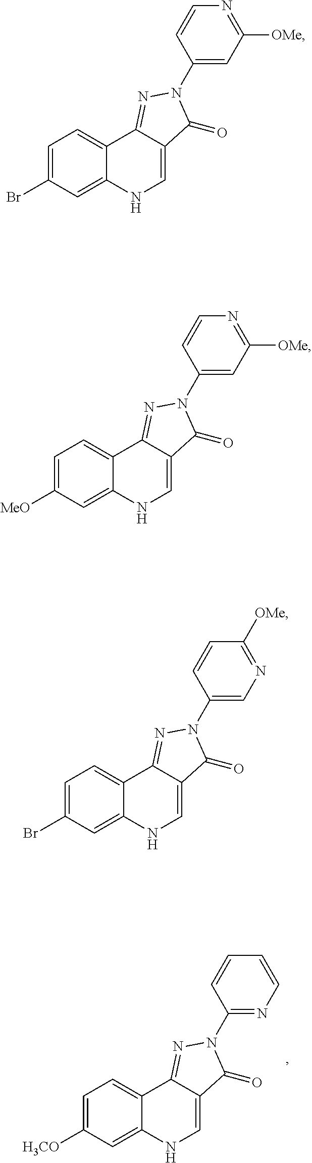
C1=C([H3CO])C=C2C(=C1)C1=NN(C3=NC=CC=C3)C(=O)C1=CN2.C1=C([MeO])C=C2C(=C1)C1=NN(C3=CC([OMe])=NC=C3)C(=O)C1=CN2.C1=C(Br)C=C2C(=C1)C1=NN(C3=CN=C([OMe])C=C3)C(=O)C1=CN2.C1=C(Br)C=C2C(=C1)C1=NN(C3=CC([OMe])=NC=C3)C(=O)C1=CN2
